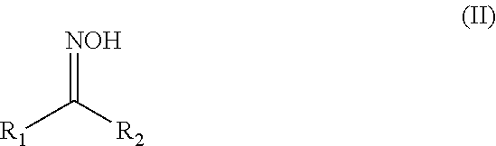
[NOH]=C([R2])[R1]
